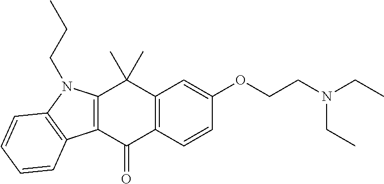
C12=C(C=CC(OCCN(CC)CC)=C1)C(=O)C1=C(C2(C)C)N(CCC)C2=C1C=CC=C2
